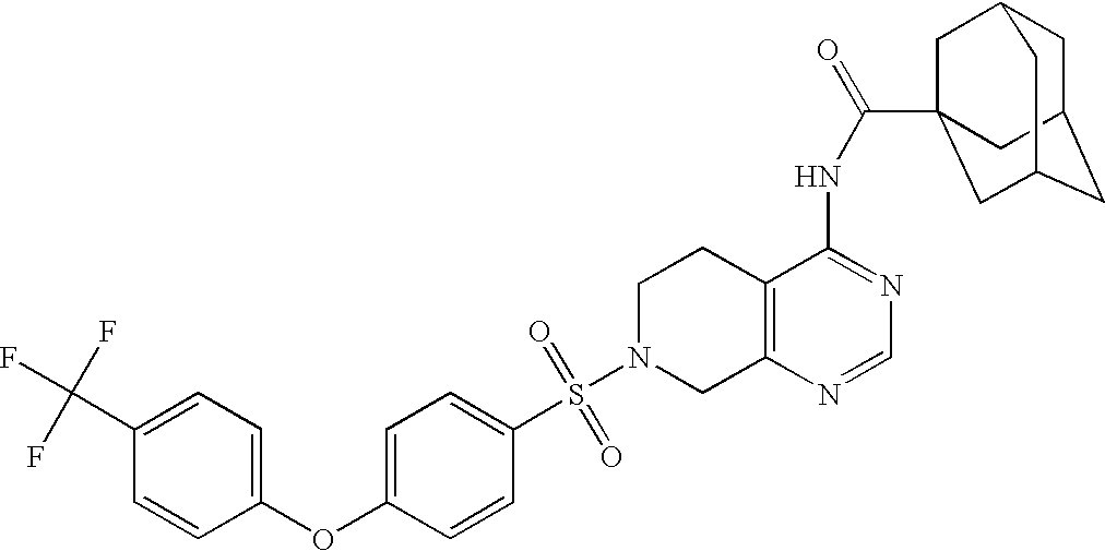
C1N(S(=O)(=O)C2=CC=C(OC3=CC=C(C(F)(F)F)C=C3)C=C2)CC2=C(C1)C(NC(=O)C13CC4CC(CC(C1)C4)C3)=NC=N2
